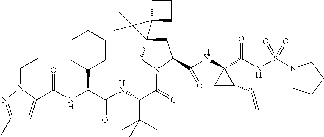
C1C(C(NC2(C(NS(N3CCCC3)(=O)=O)=O)CC2C=C)=O)N(C(C(NC(C(NC(=O)C2=CC(C)=NN2CC)C2CCCCC2)=O)C(C)(C)C)=O)CC12C1(CCC1)C2(C)C
